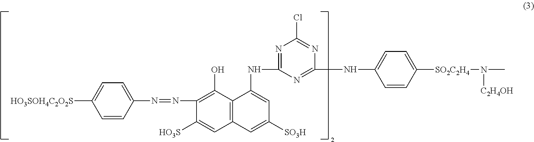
C1=CC(N=NC2=C(O)C3=C(C=C2[HO3S])C=C([SO3H])C=C3NC2=NC(Cl)=NC(NC3=CC=C([SO2C2H4]N(C)[C2H4OH])C=C3)=N2)=CC=C1[HO3SOH4C2O2S]
